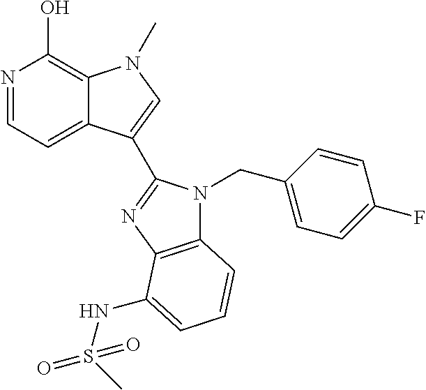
N1=CC=C2C(=C1O)N(C)C=C2C1=NC2=C(N1CC1=CC=C(F)C=C1)C=CC=C2NS(C)(=O)=O
